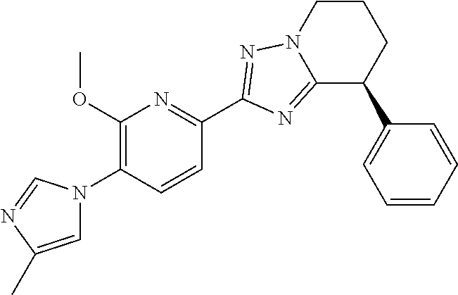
C1=C(C)N=CN1C1=C(OC)N=C(C2=NN3C(=N2)C(C2=CC=CC=C2)CCC3)C=C1
